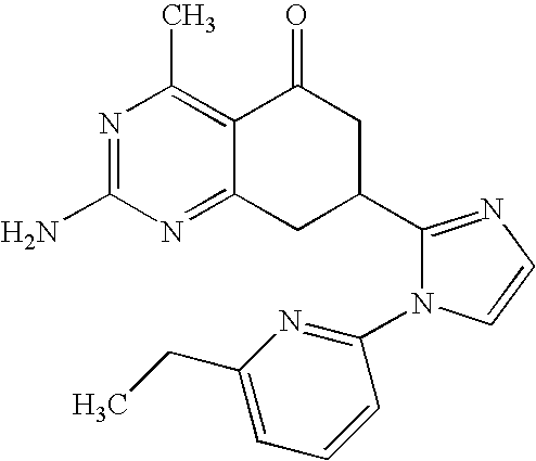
C12=C(C)N=C(N)N=C1CC(C1=NC=CN1C1=NC(CC)=CC=C1)CC2=O
